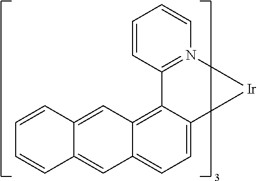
C1=C2C(=C3C(=C1)C=C1C(=C3)C=CC=C1)C1=N(C=CC=C1)[Ir]2
